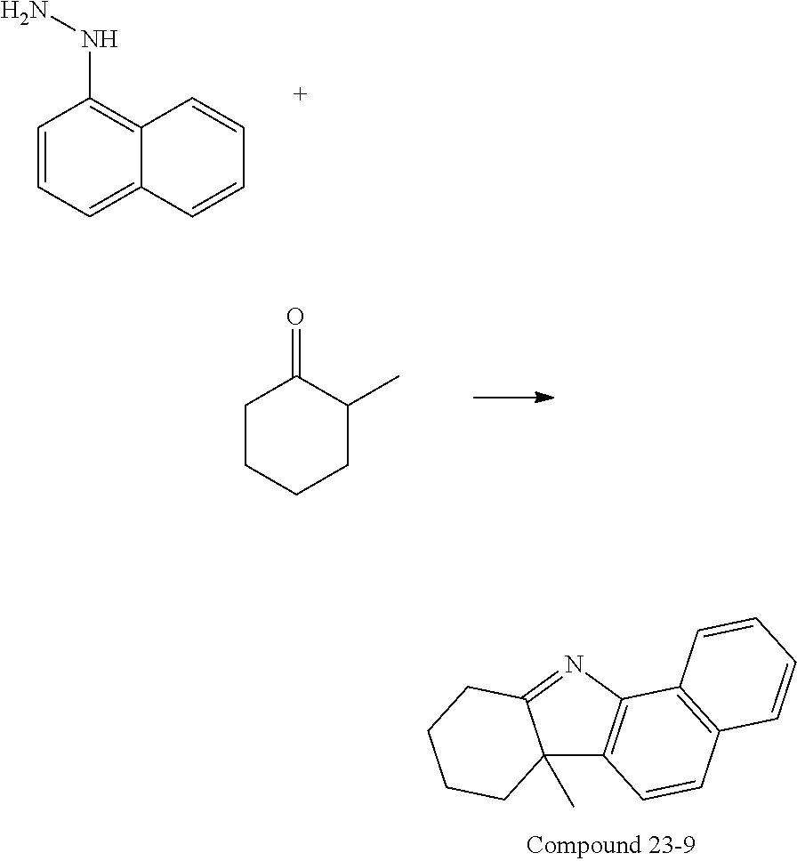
C12(C)C3=C(N=C1CCCC2)C1=C(C=C3)C=CC=C1.C1=CC=C2C(=C1NN)C=CC=C2.C1CCCC(C)C1=O
